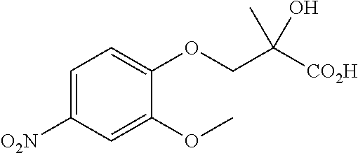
C1=C([O2N])C=C(OC)C(OCC([CO2H])(O)C)=C1
